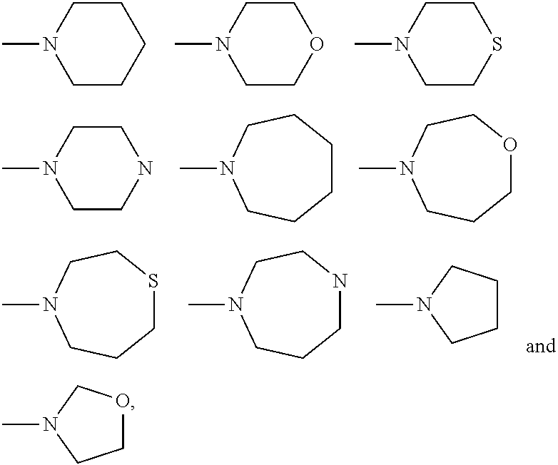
C1CCN(C)CC1.O1CCN(C)CC1.S1CCN(C)CC1.N1CCN(C)CC1.N1(C)CCCCCC1.N1(C)CCCOCC1.N1(C)CCCSCC1.N1(C)CCCNCC1.N1(C)CCCC1.N1(C)CCOC1
